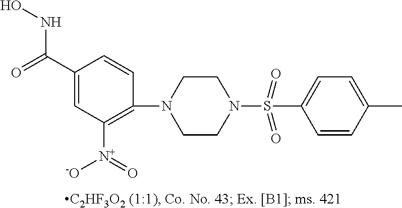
C1(S(N2CCN(C3=C([N+](=O)[O-])C=C(C(=O)NO)C=C3)CC2)(=O)=O)=CC=C(C)C=C1
